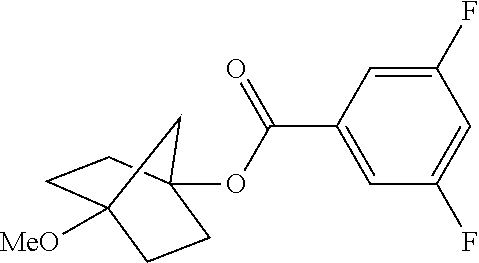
[MeO]C12CCC(OC(C3=CC(F)=CC(F)=C3)=O)(CC1)C2
